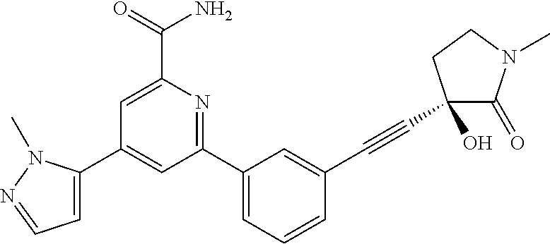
C1(C2=CC=NN2C)=CC(C2=CC=CC(C#CC3(O)C(=O)N(C)CC3)=C2)=NC(C(=O)N)=C1
